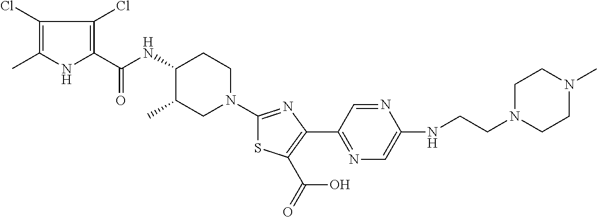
C1(Cl)=C(C)NC(C(NC2C(C)CN(C3=NC(C4=NC=C(NCCN5CCN(C)CC5)N=C4)=C(C(=O)O)S3)CC2)=O)=C1Cl
